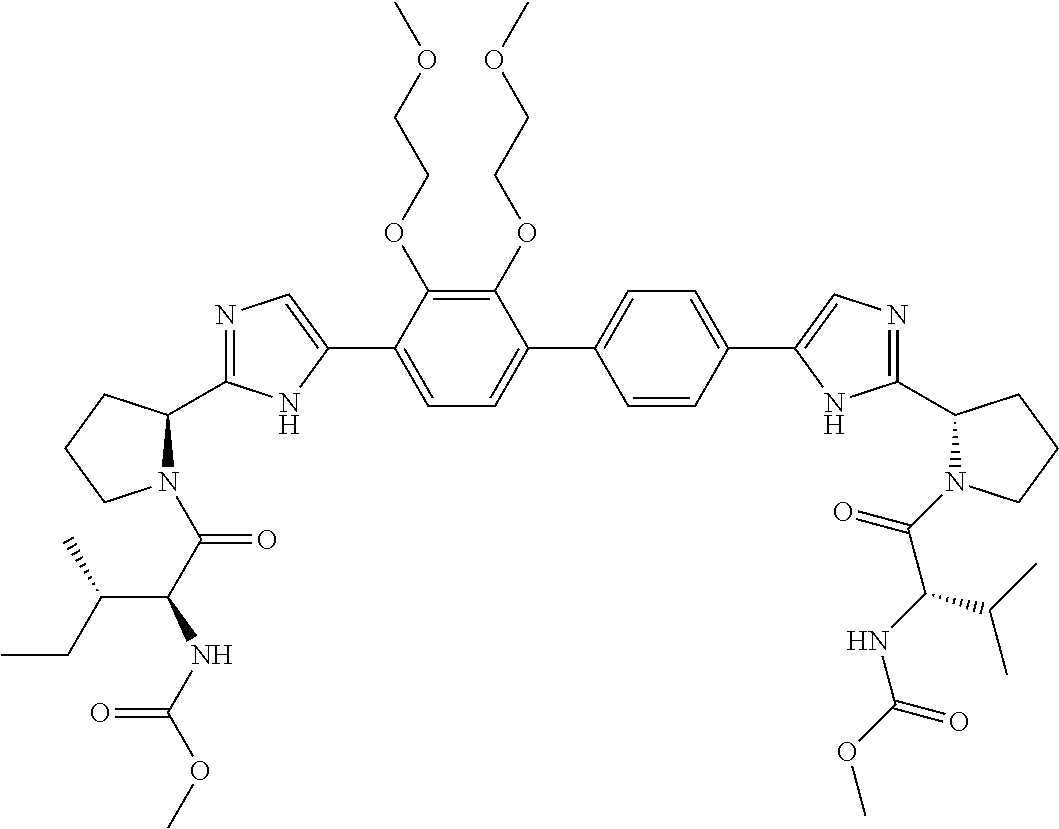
C1(OCCOC)=C(OCCOC)C(C2=CN=C(C3N(C(C(NC(OC)=O)C(CC)C)=O)CCC3)N2)=CC=C1C1=CC=C(C2=CN=C(C3N(C(=O)C(NC(OC)=O)C(C)C)CCC3)N2)C=C1
